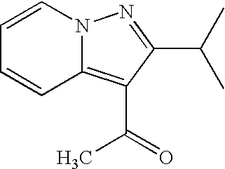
N12C(=C(C(=O)C)C(C(C)C)=N1)C=CC=C2
